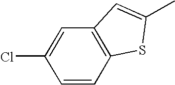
C1=CC2=C(C=C1Cl)C=C(C)S2
